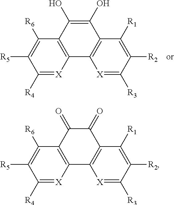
C12=C(C3=C(C(O)=C1O)C([R6])=C([R5])C([R4])=[X]3)[X]=C([R3])C([R2])=C2[R1].C12=C(C3=C(C(=O)C1=O)C([R6])=C([R5])C([R4])=[X]3)[X]=C([R3])C([R2])=C2[R1]
